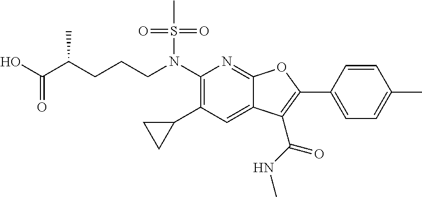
OC(C(CCCN(C1=C(C2CC2)C=C2C(=N1)OC(C1=CC=C(C)C=C1)=C2C(NC)=O)S(C)(=O)=O)C)=O
